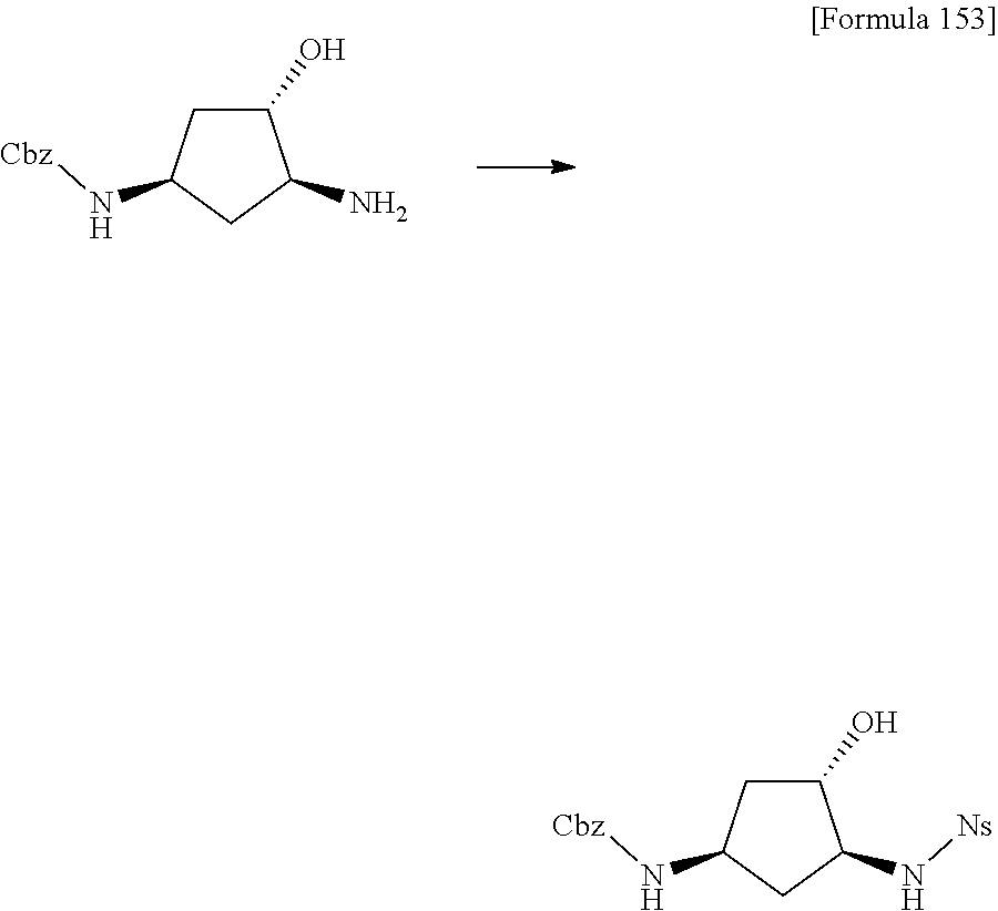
C1(O)CC(N[Cbz])CC1N.C1(O)CC(N[Cbz])CC1N[Ns]
